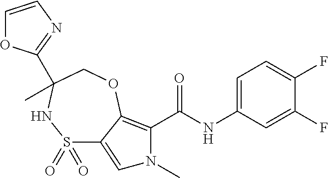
C1(F)=CC(NC(=O)C2=C3C(=CN2C)S(=O)(=O)NC(C)(C2=NC=CO2)CO3)=CC=C1F
